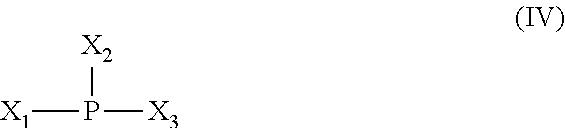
[X2]P([X3])[X1]
